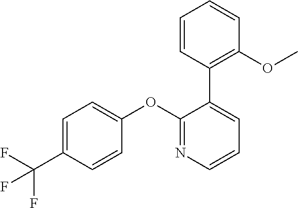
C1=C(C(F)(F)F)C=CC(OC2=NC=CC=C2C2=C(OC)C=CC=C2)=C1
